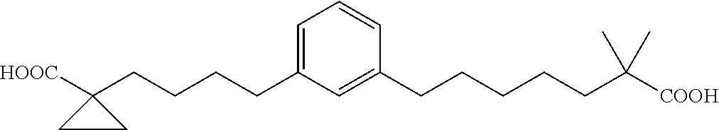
C1(CCCCC2=CC=CC(CCCCCC([COOH])(C)C)=C2)([HOOC])CC1
